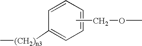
C1=CC([(CH2)n3]C)=CC=C1.CCOC
